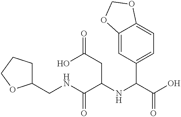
OC(CC(C(NCC1CCCO1)=O)NC(C(O)=O)C1=CC=C2C(=C1)OCO2)=O
